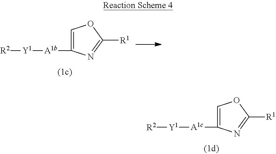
C1=C([A1b][Y1][R2])N=C([R1])O1.C1=C([A1c][Y1][R2])N=C([R1])O1
